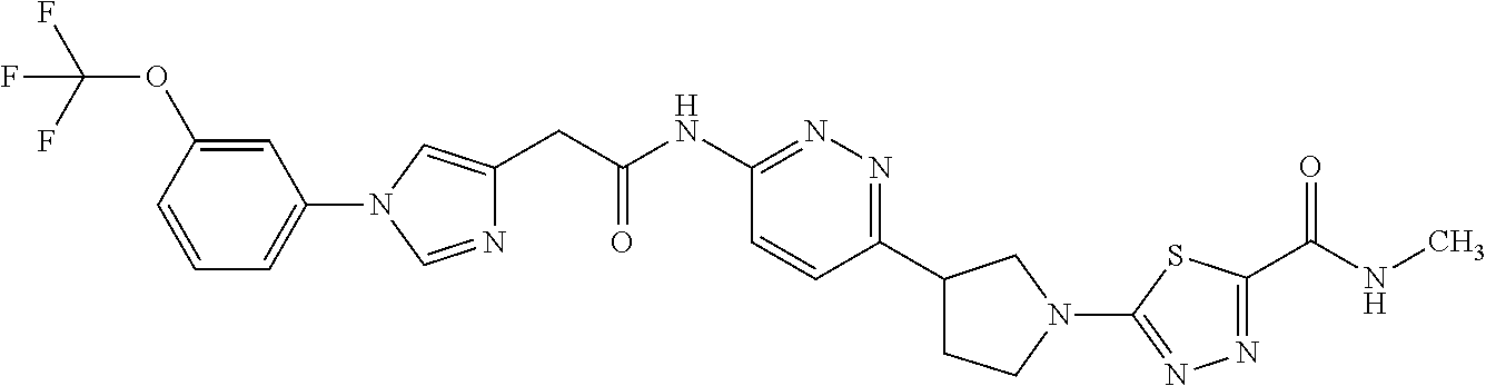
C1C(C2=NN=C(NC(CC3=CN(C4=CC=CC(OC(F)(F)F)=C4)C=N3)=O)C=C2)CN(C2=NN=C(C(NC)=O)S2)C1
